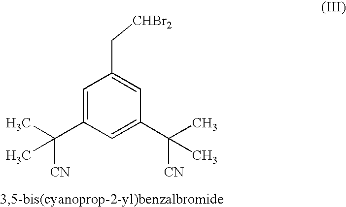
C1=C(C([CN])(C)C)C=C(C[CHBr2])C=C1C([CN])(C)C
